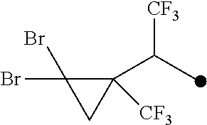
C1([CF3])(C(C)[CF3])C(Br)(Br)C1
